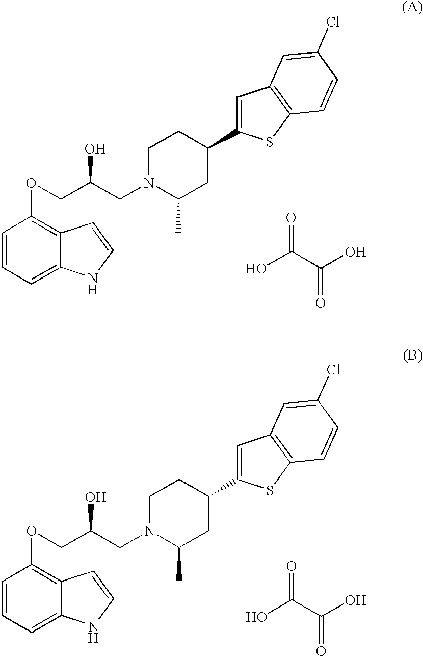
C1=CC=C2C(=C1OCC(CN1C(C)CC(C3=CC4=C(S3)C=CC(Cl)=C4)CC1)O)C=CN2.OC(C(O)=O)=O.C1=CC=C2C(=C1OCC(CN1C(C)CC(C3=CC4=C(S3)C=CC(Cl)=C4)CC1)O)C=CN2.OC(C(O)=O)=O
